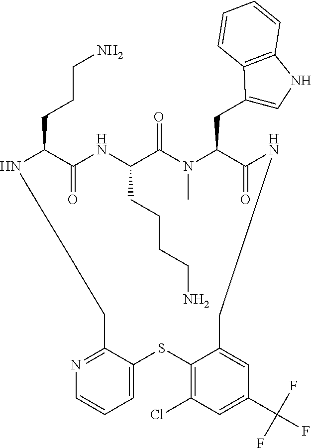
N1C(CCCN)C(=O)NC(CCCCN)C(=O)N(C)C(CC2=CNC3=C2C=CC=C3)C(=O)NCC2=CC(C(F)(F)F)=CC(Cl)=C2SC2=CC=CN=C2C1
